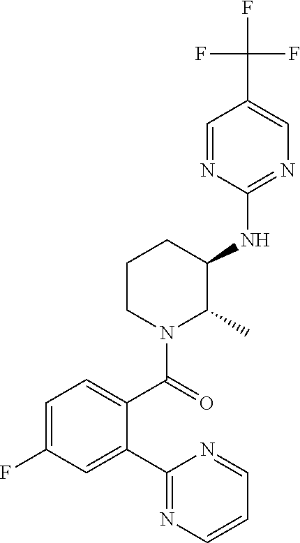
C1CN(C(=O)C2=CC=C(F)C=C2C2=NC=CC=N2)C(C)C(NC2=NC=C(C(F)(F)F)C=N2)C1
